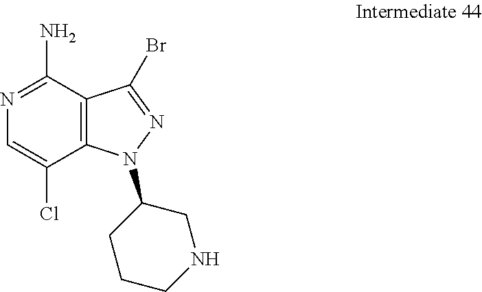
NC1=NC=C(Cl)C2=C1C(Br)=NN2C1CCCNC1
